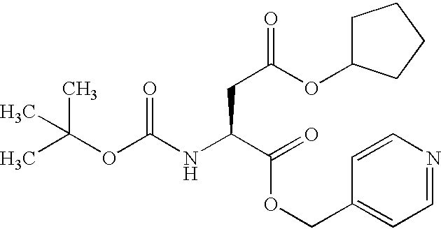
CC(OC(NC(C(=O)OCC1=CC=NC=C1)CC(=O)OC1CCCC1)=O)(C)C
